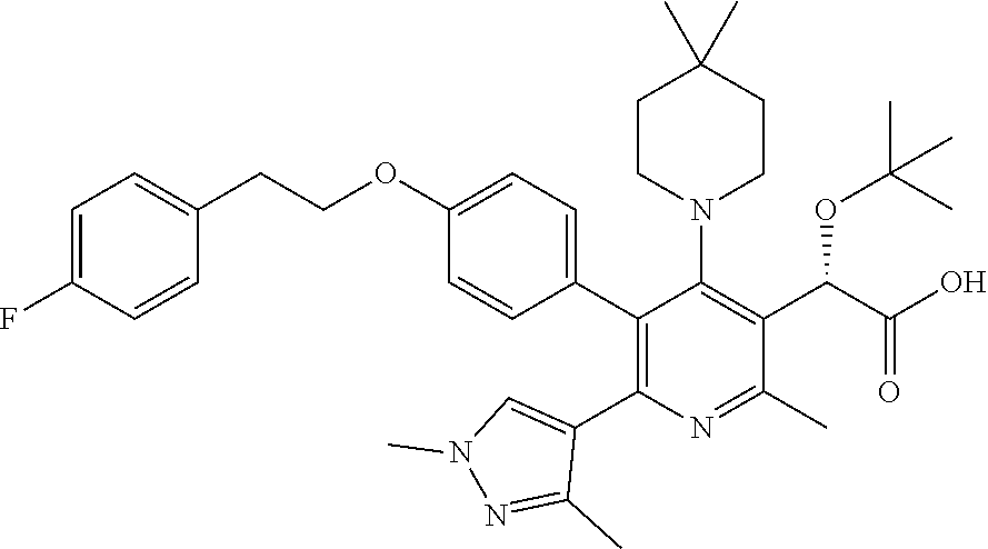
C1=C(F)C=CC(CCOC2=CC=C(C3=C(C4=CN(C)N=C4C)N=C(C)C(C(OC(C)(C)C)C(O)=O)=C3N3CCC(C)(C)CC3)C=C2)=C1
